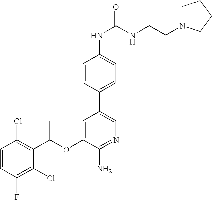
C1=CC(Cl)=C(C(OC2=CC(C3=CC=C(NC(=O)NCCN4CCCC4)C=C3)=CN=C2N)C)C(Cl)=C1F
